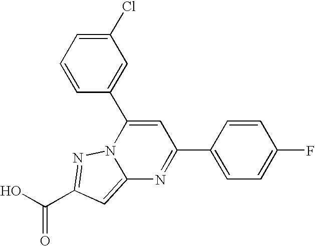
O=C(O)C1=NN2C(=C1)N=C(C1=CC=C(F)C=C1)C=C2C1=CC(Cl)=CC=C1
